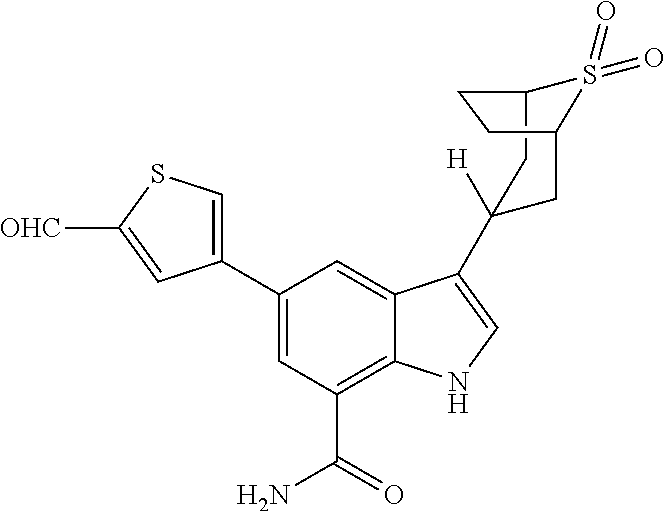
C1(C2=CSC([OHC])=C2)=CC(C(=O)N)=C2C(=C1)C(C1([H])CC3S(=O)(=O)C(C1)CC3)=CN2
